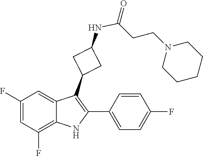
C(CCN1CCCCC1)(NC1CC(C2=C(C3=CC=C(F)C=C3)NC3=C(F)C=C(F)C=C32)C1)=O
